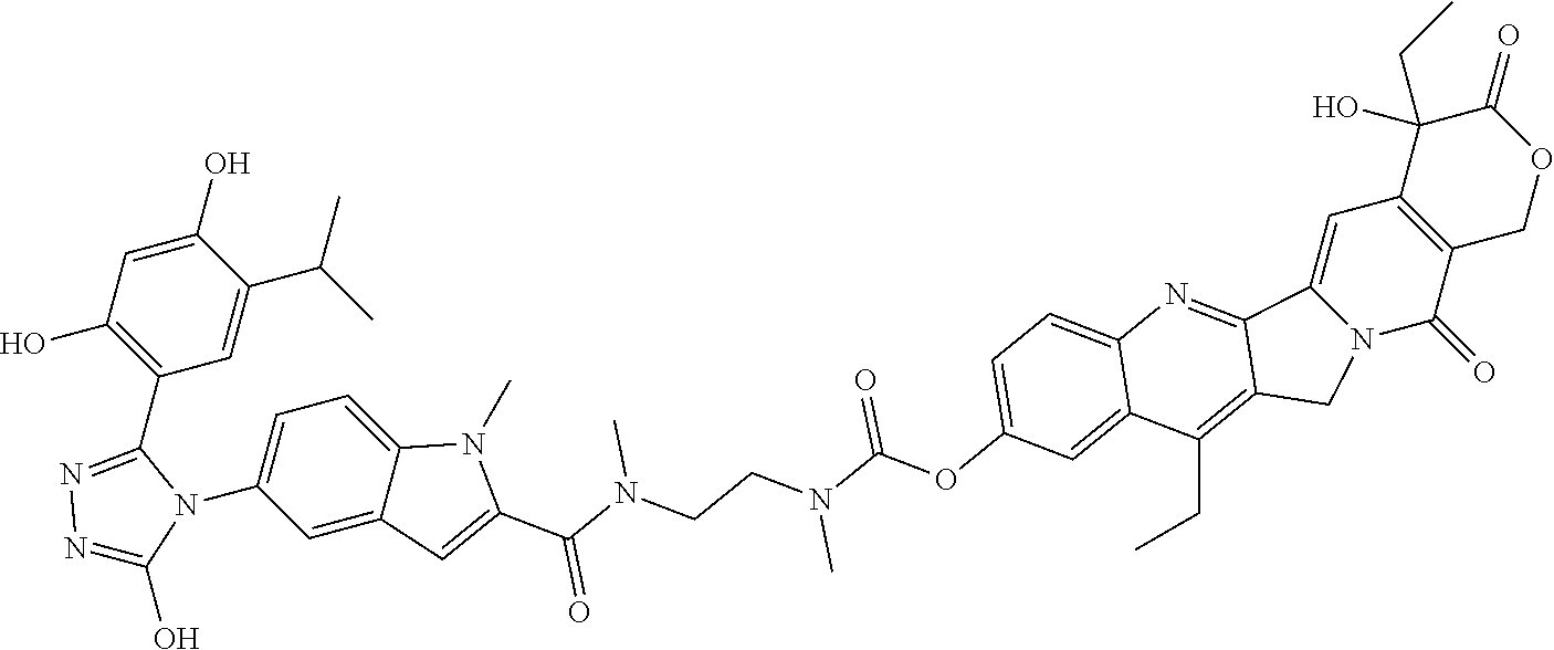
C1(O)=CC(O)=C(C2=NN=C(O)N2C2=CC=C3C(=C2)C=C(C(N(CCN(C(OC2=CC=C4N=C5C6=CC7=C(COC(=O)C7(CC)O)C(=O)N6CC5=C(CC)C4=C2)=O)C)C)=O)N3C)C=C1C(C)C
